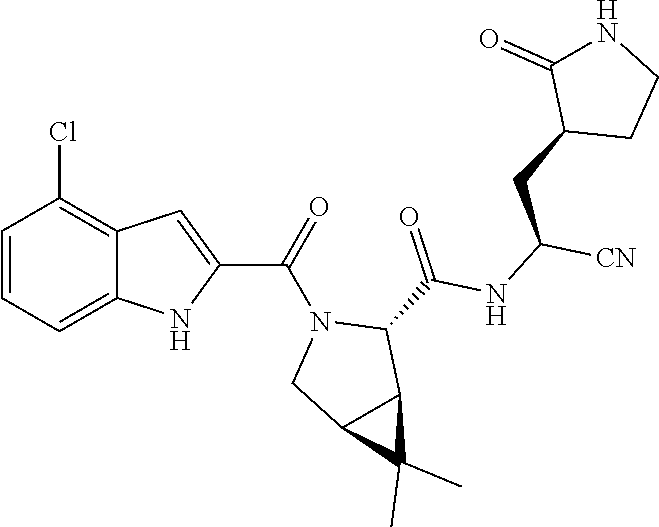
C1=CC=C2C(=C1Cl)C=C(C(N1CC3C(C1C(NC([CN])CC1CCNC1=O)=O)C3(C)C)=O)N2
